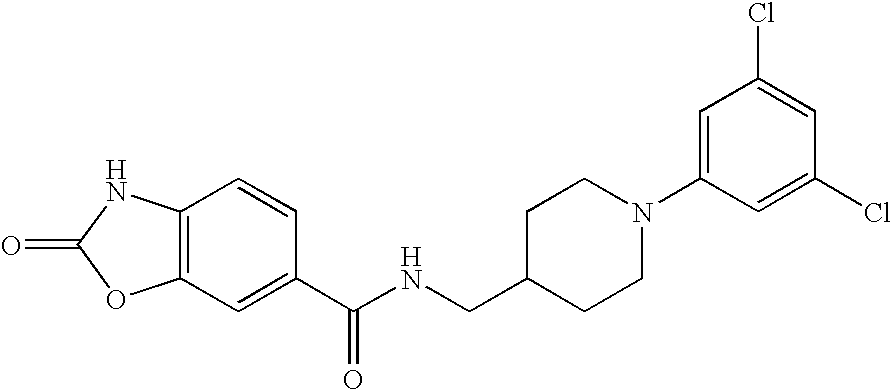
C12=C(C=C(C(NCC3CCN(C4=CC(Cl)=CC(Cl)=C4)CC3)=O)C=C1)OC(=O)N2
